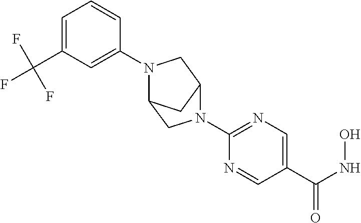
C1(C(NO)=O)=CN=C(N2C3CC(N(C4=CC(C(F)(F)F)=CC=C4)C3)C2)N=C1
